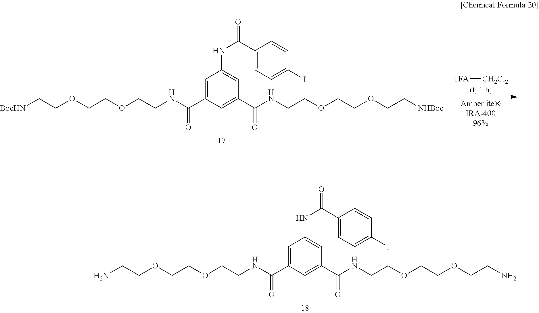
[TFA][CH2Cl2].[BocHN]CCOCCOCCNC(C1=CC(NC(=O)C2=CC=C(I)C=C2)=CC(C(NCCOCCOCC[NHBoc])=O)=C1)=O.NCCOCCOCCNC(C1=CC(NC(=O)C2=CC=C(I)C=C2)=CC(C(NCCOCCOCCN)=O)=C1)=O
